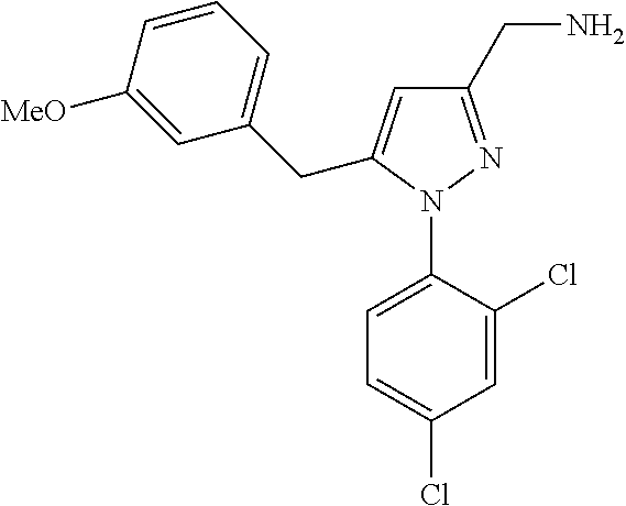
C1=C(N2N=C(CN)C=C2CC2=CC=CC([MeO])=C2)C(Cl)=CC(Cl)=C1
